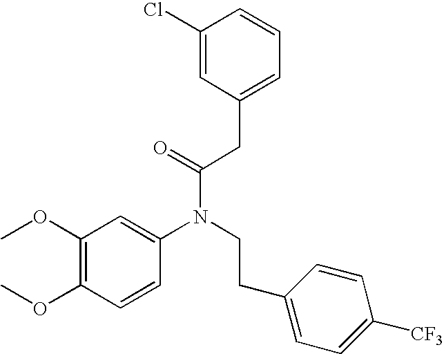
C1(OC)=C(OC)C=CC(N(CCC2=CC=C([CF3])C=C2)C(=O)CC2=CC=CC(Cl)=C2)=C1
